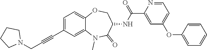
C1=C(C#CCN2CCCC2)C=C2C(=C1)OCC(NC(C1=CC(OC3=CC=CC=C3)=CC=N1)=O)C(=O)N2C
